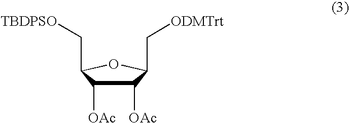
C1([OAc])C([OAc])C(C[TBDPSO])OC1C[ODMTrt]
